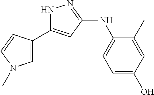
N1C(C2=CN(C)C=C2)=CC(NC2=CC=C(O)C=C2C)=N1
